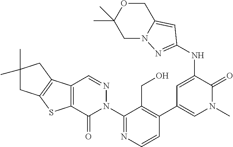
C1(N2N=CC3=C(C2=O)SC2=C3CC(C)(C)C2)=NC=CC(C2=CN(C)C(=O)C(NC3=NN4C(=C3)COC(C)(C)C4)=C2)=C1CO
